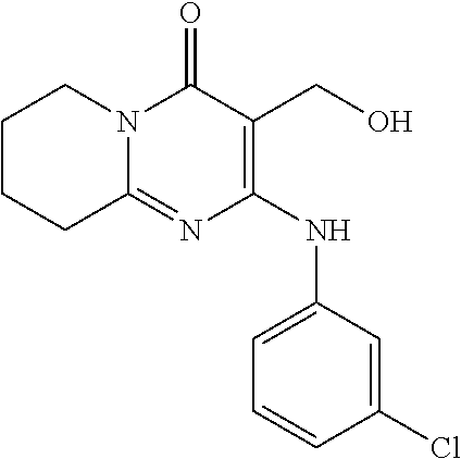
C1CCC2=NC(NC3=CC=CC(Cl)=C3)=C(CO)C(=O)N2C1
